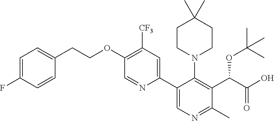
C1=C(F)C=CC(CCOC2=C([CF3])C=C(C3=CN=C(C)C(C(C(O)=O)OC(C)(C)C)=C3N3CCC(C)(C)CC3)N=C2)=C1
